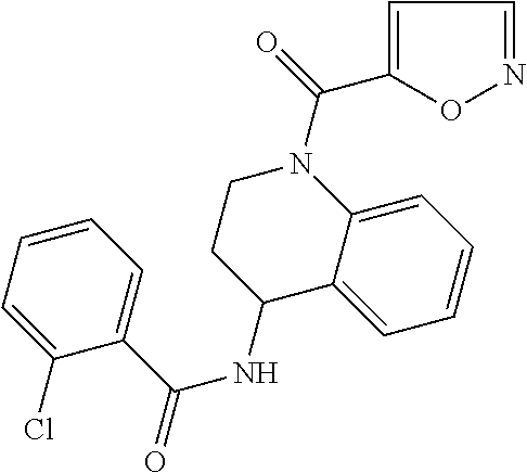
C12=CC=CC=C1C(NC(C1=CC=CC=C1Cl)=O)CCN2C(=O)C1=CC=NO1
